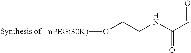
[mPEG(30K)]OCCNC(C=O)=O
